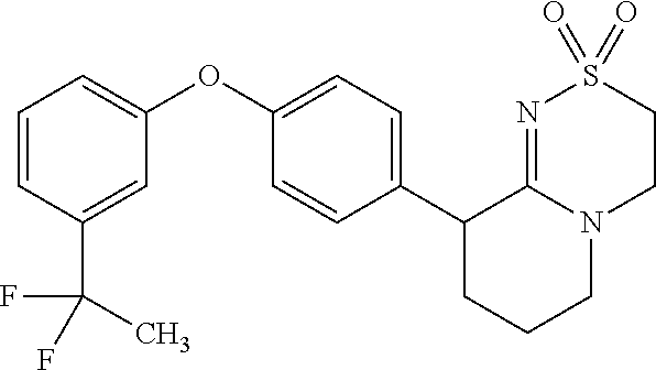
C1(C2=CC=C(OC3=CC=CC(C(C)(F)F)=C3)C=C2)CCCN2C1=NS(=O)(=O)CC2
